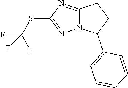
N12C(=NC(SC(F)(F)F)=N1)CCC2C1=CC=CC=C1
